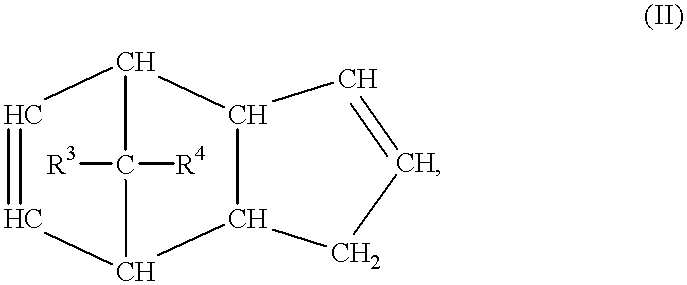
C1=CC2C3C(C1C2([R4])[R3])C=CC3
